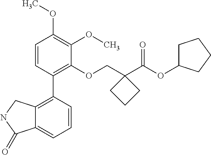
C1=CC(C2=C3C(=CC=C2)C(=O)NC3)=C(OCC2(C(OC3CCCC3)=O)CCC2)C(OC)=C1OC
